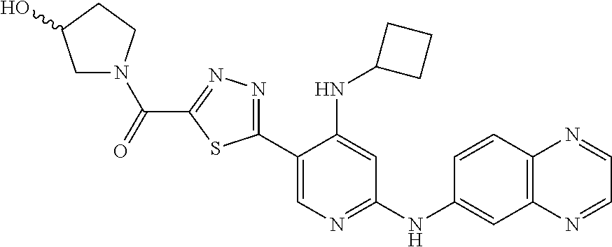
C1(C2=NN=C(C(=O)N3CC(O)CC3)S2)=CN=C(NC2=CC3=C(C=C2)N=CC=N3)C=C1NC1CCC1
